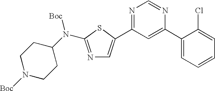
N1=C(N(C2CCN([Boc])CC2)[Boc])SC(C2=NC=NC(C3=CC=CC=C3Cl)=C2)=C1
